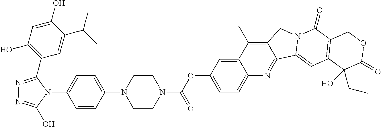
C1=CC(N2C(C3=C(O)C=C(O)C(C(C)C)=C3)=NN=C2O)=CC=C1N1CCN(C(OC2=CC=C3C(=C2)C(CC)=C2C(=N3)C3=CC4=C(C(=O)N3C2)COC(=O)C4(O)CC)=O)CC1
